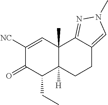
C1([NC])=CC2(C)C([H])(C(CC)C1=O)CCC1=CN(C)N=C21
